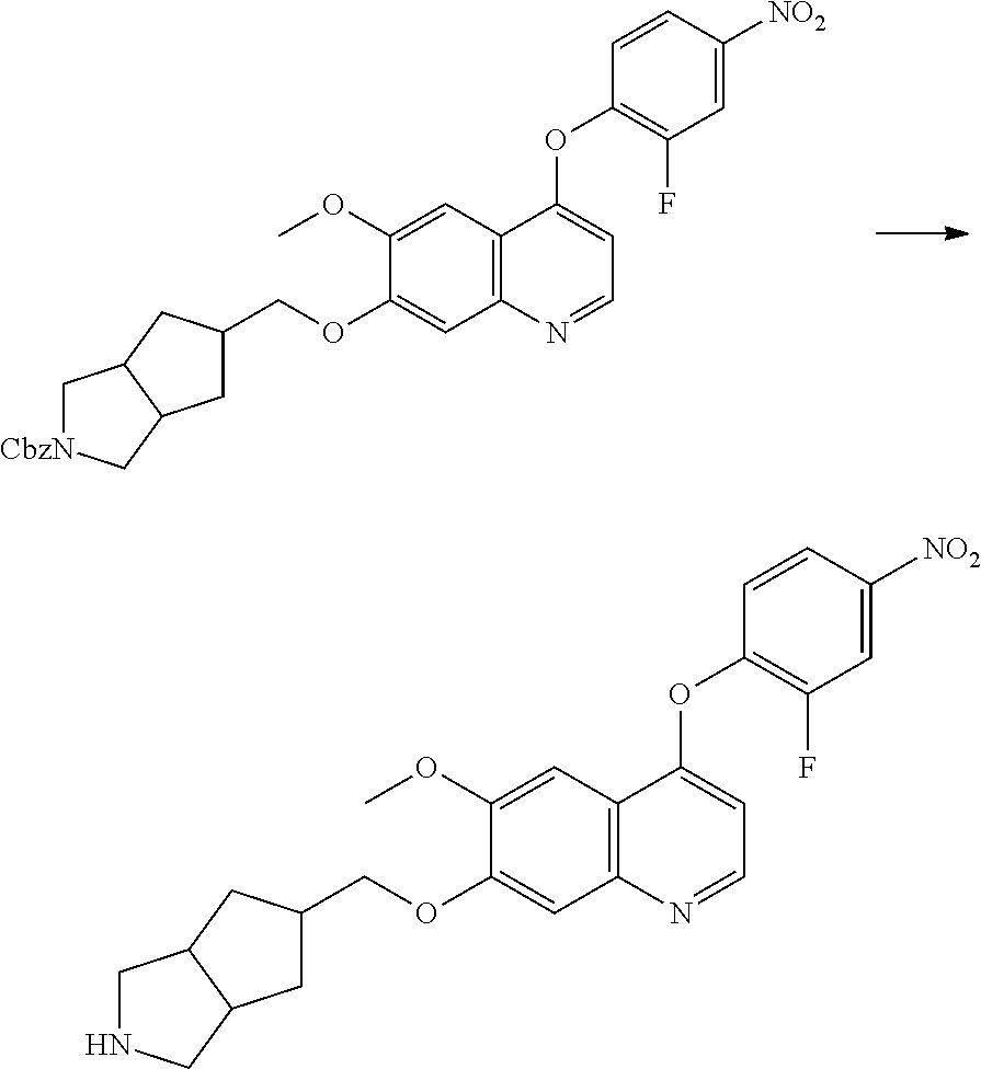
C1(OCC2CC3C(C2)C[CbzN]C3)=CC2=C(C=C1OC)C(OC1=C(F)C=C([NO2])C=C1)=CC=N2.C1(OCC2CC3C(C2)CNC3)=CC2=C(C=C1OC)C(OC1=C(F)C=C([NO2])C=C1)=CC=N2
